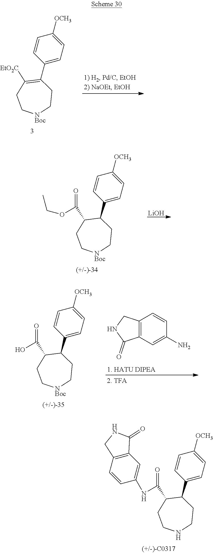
C1(C2C(C(NC3=CC4=C(C=C3)CNC4=O)=O)CCNCC2)=CC=C([OCH3])C=C1.C1(C2=C([EtO2C])CC[NBoc]CC2)=CC=C([OCH3])C=C1.C1(C2C(C(OCC)=O)CC[NBoc]CC2)=CC=C([OCH3])C=C1.[LiOH].C1(C2C(C(O)=O)CC[NBoc]CC2)=CC=C([OCH3])C=C1.C12=C(C=C(N)C=C1)C(=O)NC2
